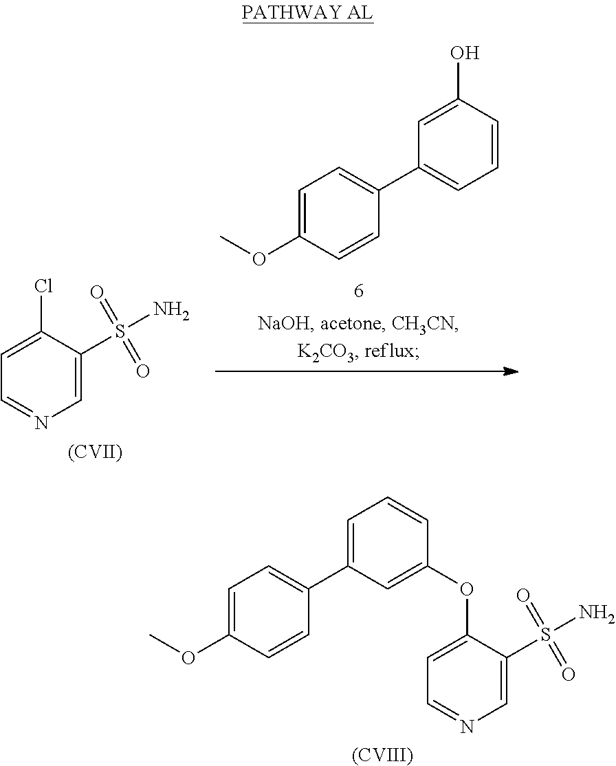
C1=C(OC2=CC(C3=CC=C(OC)C=C3)=CC=C2)C(S(=O)(=O)N)=CN=C1.[(CVIII)].C1=C(Cl)C(S(=O)(=O)N)=CN=C1.[(CVII)].C1=C(OC)C=CC(C2=CC=CC(O)=C2)=C1
